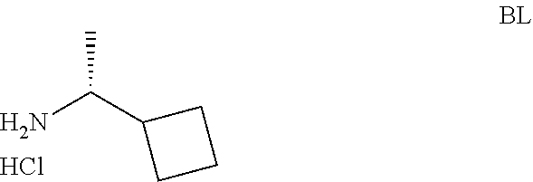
C(C1CCC1)(N)C.Cl
